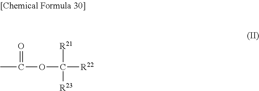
O(C([R22])([R21])[R23])C(C)=O
